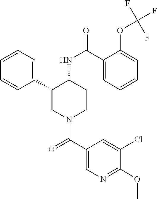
C1=CC=C(C2CN(C(C3=CN=C(OC)C(Cl)=C3)=O)CCC2NC(=O)C2=CC=CC=C2OC(F)(F)F)C=C1
